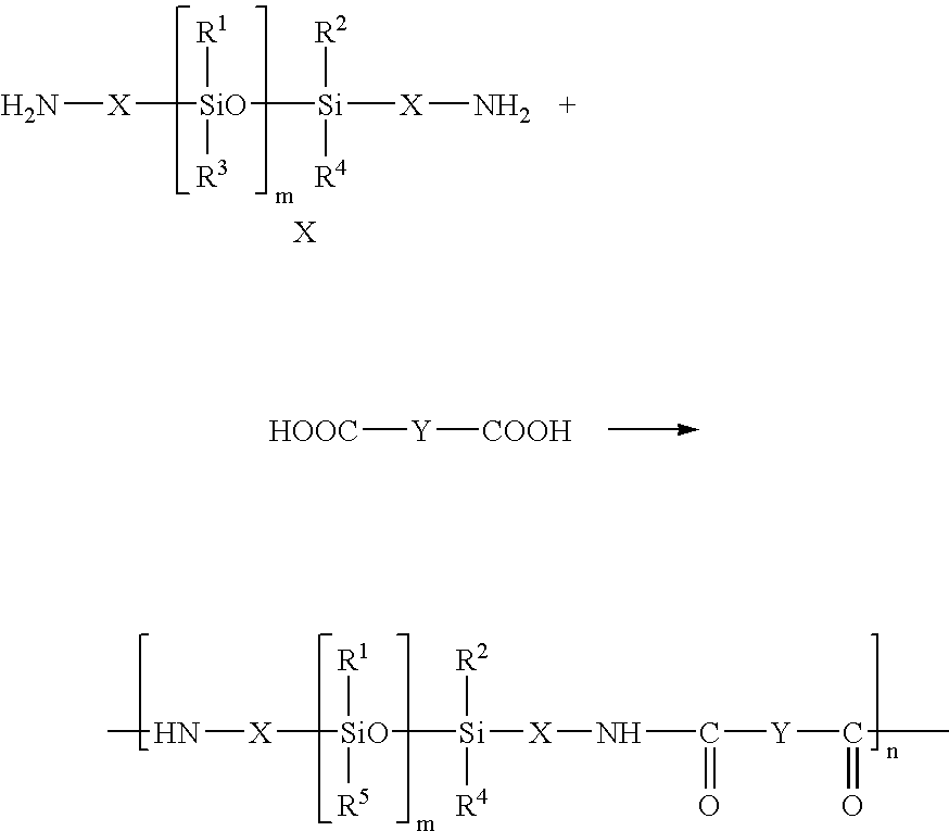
[HOOC][Y][COOH].[SiO]([Si]([X]NC([Y]C(C)=O)=O)([R2])[R4])([X]NC)([R1])[R5].[SiO]([Si]([R2])([R4])[X]N)([X]N)([R1])[R3]
